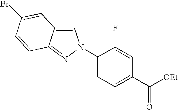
C1=C2C(=NN1C1=CC=C(C([OEt])=O)C=C1F)C=CC(Br)=C2
